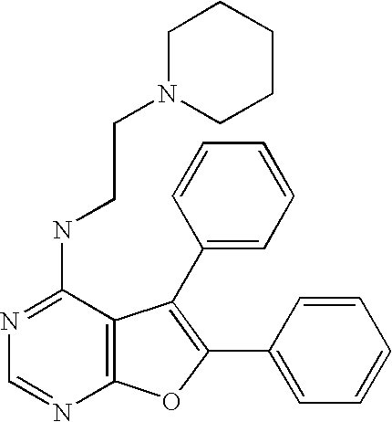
N1=C(NCCN2CCCCC2)C2=C(N=C1)OC(C1=CC=CC=C1)=C2C1=CC=CC=C1
